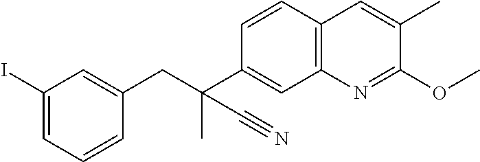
C1=CC2=C(C=C1C(CC1=CC(I)=CC=C1)(C)C#N)N=C(OC)C(C)=C2
